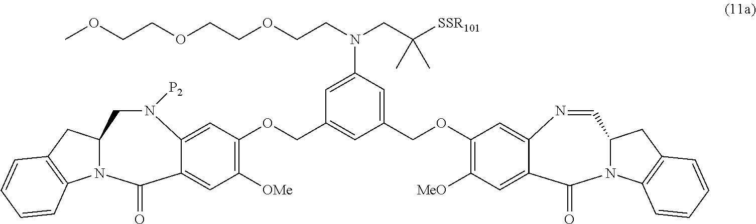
C1=C2C(=CC(OCC3=CC(COC4=C([MeO])C=C5C(=C4)N=CC4N(C6=C(C4)C=CC=C6)C5=O)=CC(N(CC([SSR101])(C)C)CCOCCOCCOC)=C3)=C1[OMe])N([P2])CC1N(C3=C(C1)C=CC=C3)C2=O
